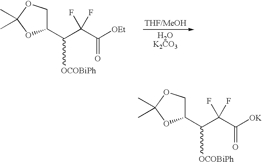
C1(C(C(C([OEt])=O)(F)F)[OCOBiPh])COC(C)(C)O1.C1(C(C(C([OK])=O)(F)F)[OCOBiPh])COC(C)(C)O1
